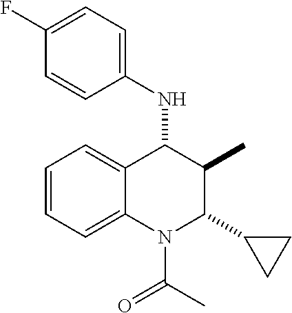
C1=CC=C2C(=C1)C(NC1=CC=C(F)C=C1)C(C)C(C1CC1)N2C(=O)C
